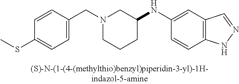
N1(CC2=CC=C(SC)C=C2)CCCC(NC2=CC3=C(C=C2)NN=C3)C1
